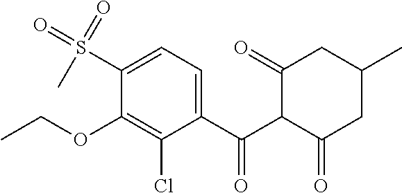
C1(C(C2C(=O)CC(C)CC2=O)=O)=CC=C(S(=O)(=O)C)C(OCC)=C1Cl
